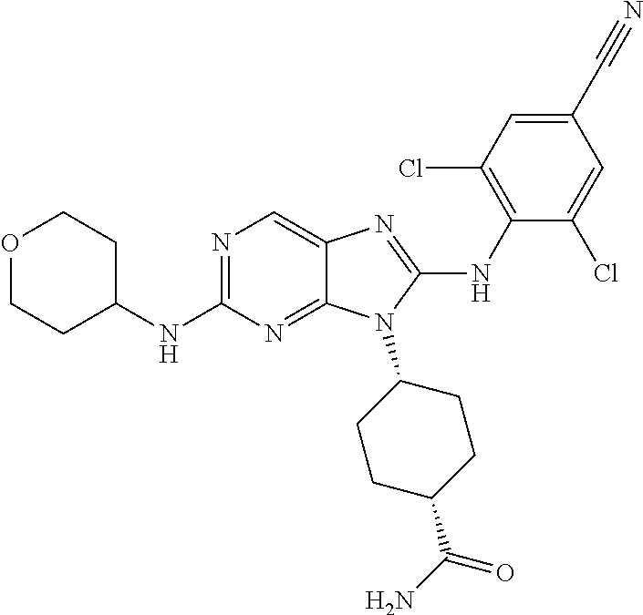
N1=C(NC2CCOCC2)N=C2C(=C1)N=C(NC1=C(Cl)C=C(C#N)C=C1Cl)N2C1CCC(C(N)=O)CC1
